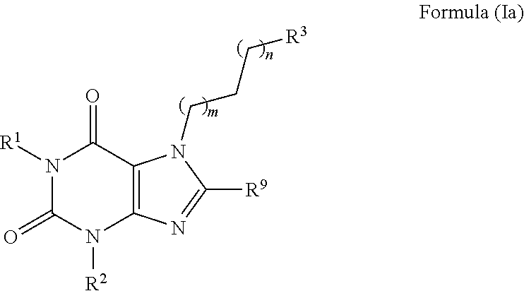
N1([R1])C(=O)N([R2])C2=C(C1=O)N(CCC[R3])C([R9])=N2
